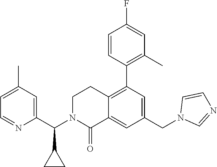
C1(C)=CC=NC(C(N2C(=O)C3=CC(CN4C=NC=C4)=CC(C4=C(C)C=C(F)C=C4)=C3CC2)C2CC2)=C1
